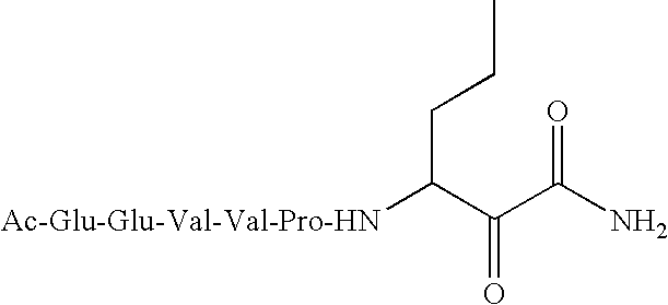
C(C(C(C(=O)N)=O)[Ac-Glu-Glu-Val-Val-Pro-HN])CC
